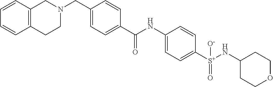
C1=CC2=C(C=C1)CCN(CC1=CC=C(C(NC3=CC=C([S+](NC4CCOCC4)(=O)[O-])C=C3)=O)C=C1)C2
